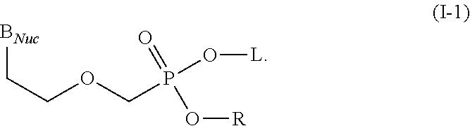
[BNuc]CCOCP(O[L])(=O)O[R]
